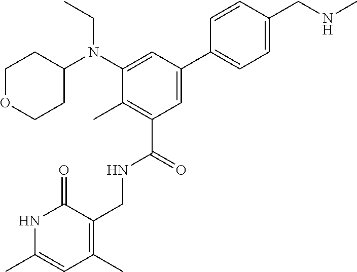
CCN(C1CCOCC1)C1=CC(C2=CC=C(CNC)C=C2)=CC(C(NCC2=C(C)C=C(C)NC2=O)=O)=C1C
